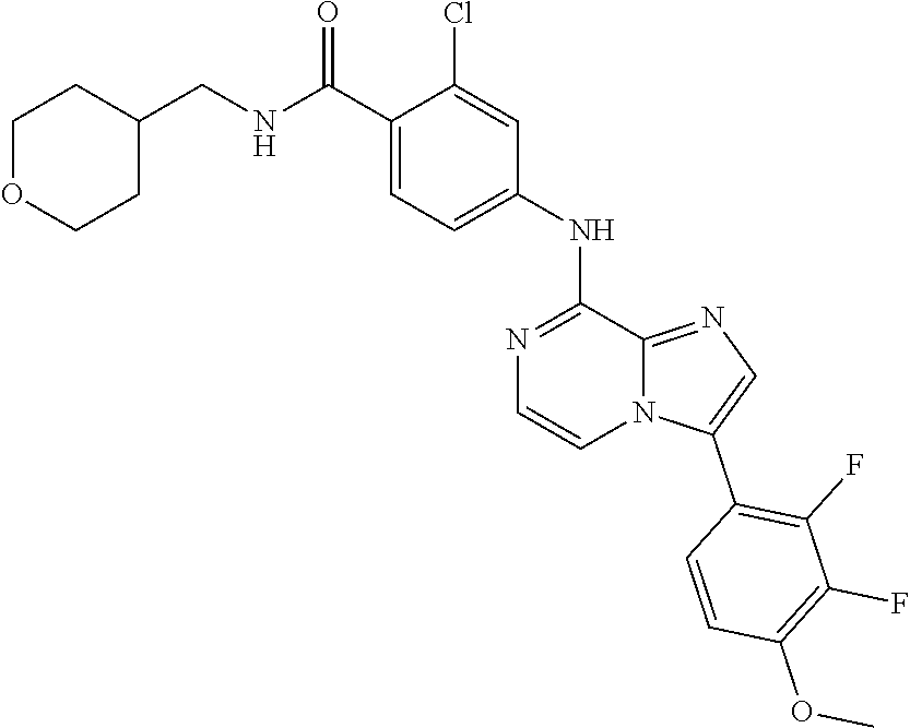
C(C1=CC=C(NC2=NC=CN3C2=NC=C3C2=C(F)C(F)=C(OC)C=C2)C=C1Cl)(NCC1CCOCC1)=O
